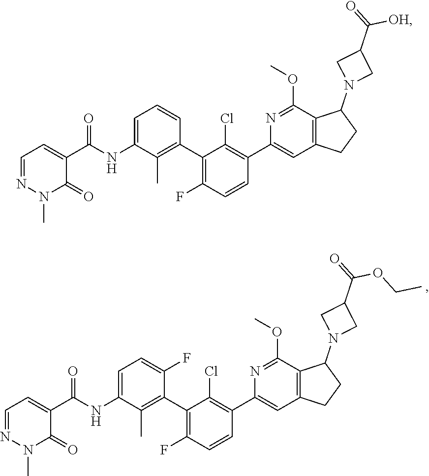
C1=C(NC(C2=CC=NN(C)C2=O)=O)C(C)=C(C2=C(F)C=CC(C3=CC4=C(C(OC)=N3)C(N3CC(C(=O)[OH])C3)CC4)=C2Cl)C=C1.C1=C(NC(C2=CC=NN(C)C2=O)=O)C(C)=C(C2=C(F)C=CC(C3=CC4=C(C(OC)=N3)C(N3CC(C(=O)OCC)C3)CC4)=C2Cl)C(F)=C1
